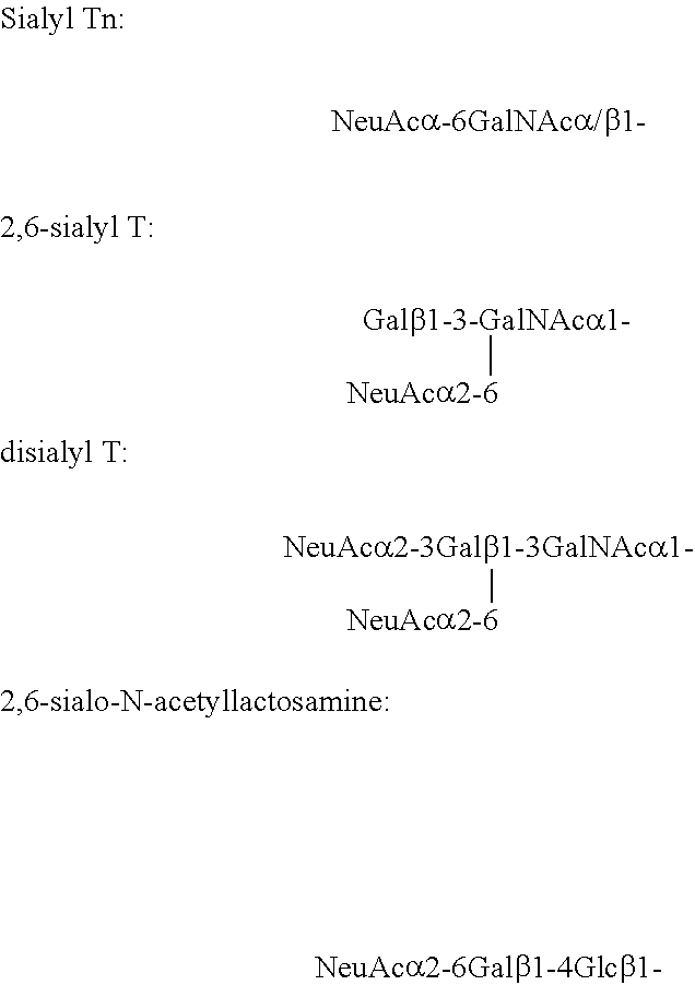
[NeuAca2-6][Galb1-3-GalNAca1-].[NeuAca2-6][NeuAca2-3Galb1-3GalNAca1-]
